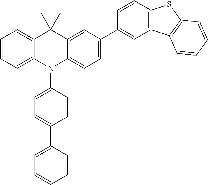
C1=CC=C2C(=C1)C(C)(C)C1=CC(C3=CC4=C(C=C3)SC3=C4C=CC=C3)=CC=C1N2C1=CC=C(C2=CC=CC=C2)C=C1
